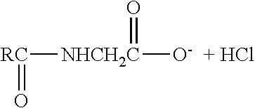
[RC]([NHCH2C]([O-])=O)=O
